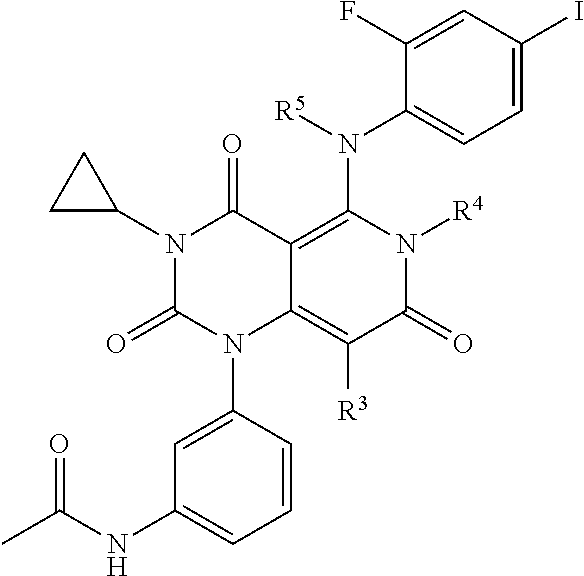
C1(NC(C)=O)=CC=CC(N2C3=C([R3])C(=O)N([R4])C(N(C4=CC=C(I)C=C4F)[R5])=C3C(=O)N(C3CC3)C2=O)=C1
